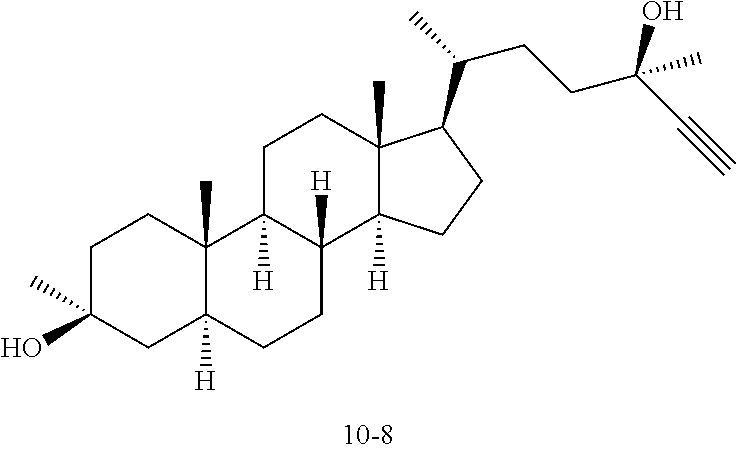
C1C(O)(C)CC2([H])C(C)(C1)C1([H])C([H])(CC2)C2([H])C(C)(CC1)C(C(CCC(C#C)(O)C)C)CC2
